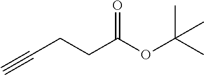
C(CCC(OC(C)(C)C)=O)#C
